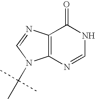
C12=C(N=CNC1=O)N(C(C)(C)C)C=N2
